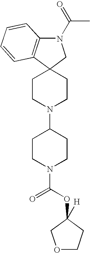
C1CN(C2CCN(C(=O)OC3([H])CCOC3)CC2)CCC12CN(C(=O)C)C1=C2C=CC=C1
